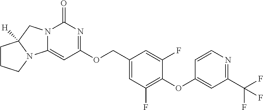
O(C1=C(F)C=C(COC2=NC(=O)N3C(=C2)N2C([H])(C3)CCC2)C=C1F)C1=CC(C(F)(F)F)=NC=C1
